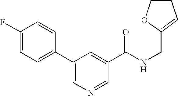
C1=C(F)C=CC(C2=CN=CC(C(NCC3=CC=CO3)=O)=C2)=C1
